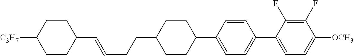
C1(C=CCCC2CCC(C3=CC=C(C4=CC=C([OCH3])C(F)=C4F)C=C3)CC2)CCC([C3H7])CC1
